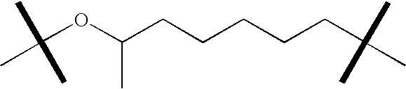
C(OC(CCCCCC(C)(C)C)C)(C)(C)C
